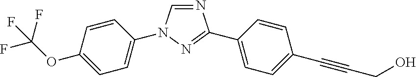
N1=CN(C2=CC=C(OC(F)(F)F)C=C2)N=C1C1=CC=C(C#CCO)C=C1
